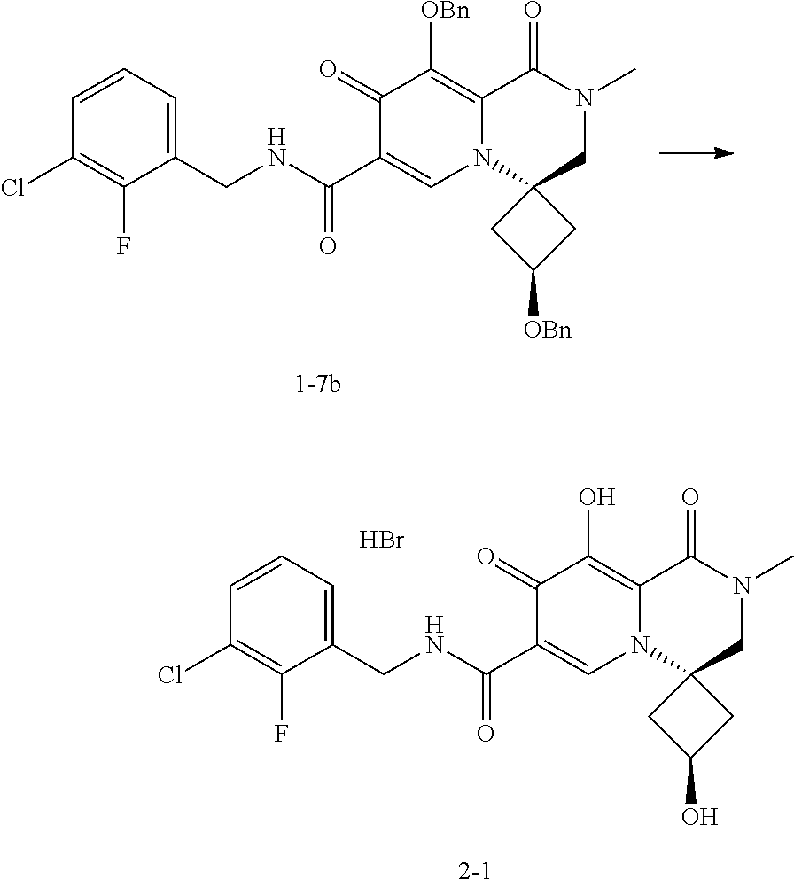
C1=CC=C(CNC(C2=CN3C(=C([OBn])C2=O)C(=O)N(C)CC32CC([OBn])C2)=O)C(F)=C1Cl.C1=CC=C(CNC(C2=CN3C(=C(O)C2=O)C(=O)N(C)CC32CC(O)C2)=O)C(F)=C1Cl.Br
